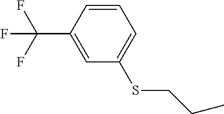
S(CCC)C1=CC=CC(C(F)(F)F)=C1
